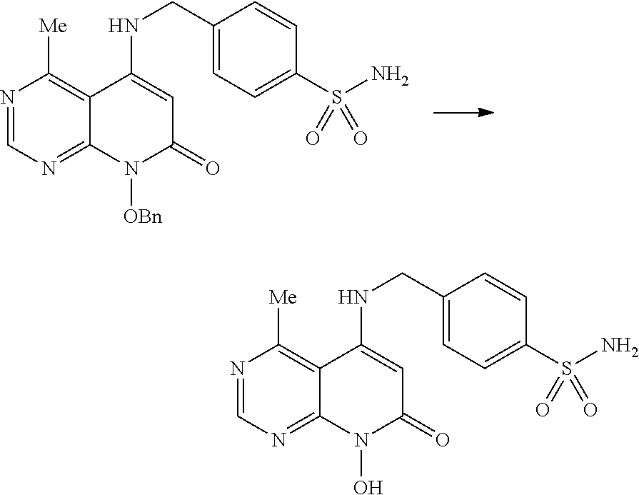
N1=CN=C2C(=C1[Me])C(NCC1=CC=C(S(N)(=O)=O)C=C1)=CC(=O)N2[OBn].N1=CN=C2C(=C1[Me])C(NCC1=CC=C(S(N)(=O)=O)C=C1)=CC(=O)N2O
